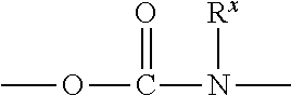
COC(N(C)[Rx])=O
